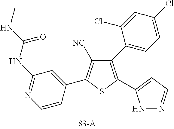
C1(C2=CC=C(Cl)C=C2Cl)=C(C2=CC=NN2)SC(C2=CC(NC(NC)=O)=NC=C2)=C1[NC]
